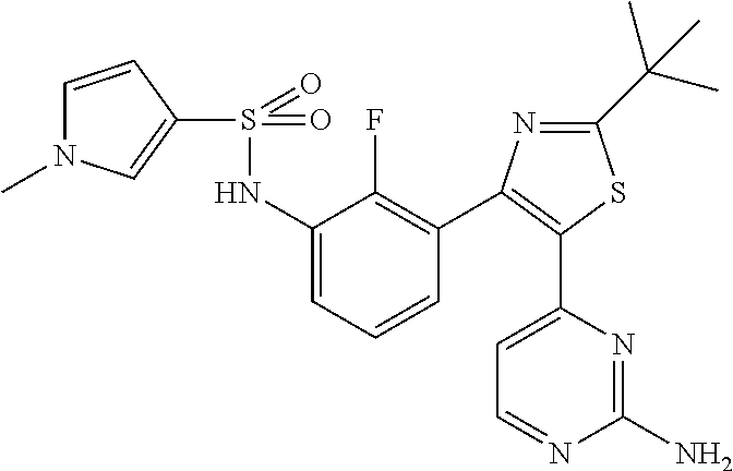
C1(S(=O)(NC2=CC=CC(C3=C(C4=CC=NC(N)=N4)SC(C(C)(C)C)=N3)=C2F)=O)=CN(C)C=C1
